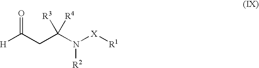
[H]C(CC(N([X][R1])[R2])([R3])[R4])=O
